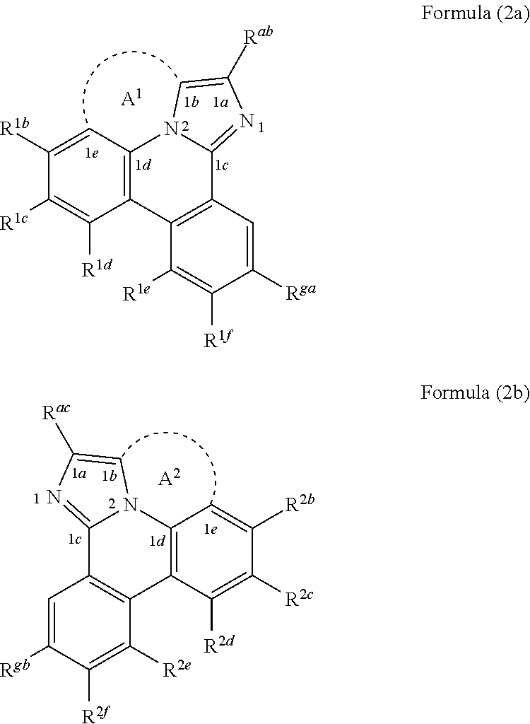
C1([R1b])=CC2=C(C([R1d])=C1[R1c])C1=C(C3=NC([Rab])=CN23)C=C([Rga])C([R1f])=C1[R1e].[A1].C1([R2b])=CC2=C(C([R2d])=C1[R2c])C1=C(C3=NC([Rac])=CN23)C=C([Rgb])C([R2f])=C1[R2e].[A2]
